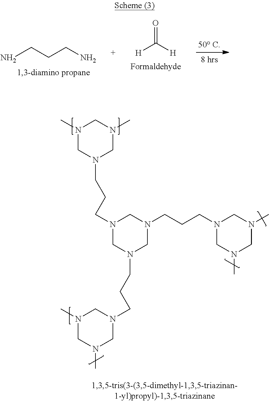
N1(C)CN(CCCN2CN(CCCN3CN(C)CN(C)C3)CN(CCCN3CN(C)CN(C)C3)C2)CN(C)C1.[H]C([H])=O.NCCCN
